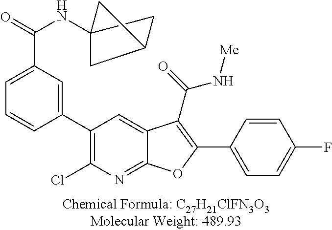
C12(NC(C3=CC=CC(C4=C(Cl)N=C5C(=C4)C(C(=O)N[Me])=C(C4=CC=C(F)C=C4)O5)=C3)=O)CC(C1)C2
